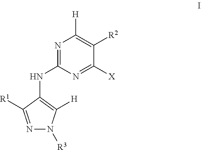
N1=C(NC2=C([H])N([R3])N=C2[R1])N=C([X])C([R2])=C1[H]
